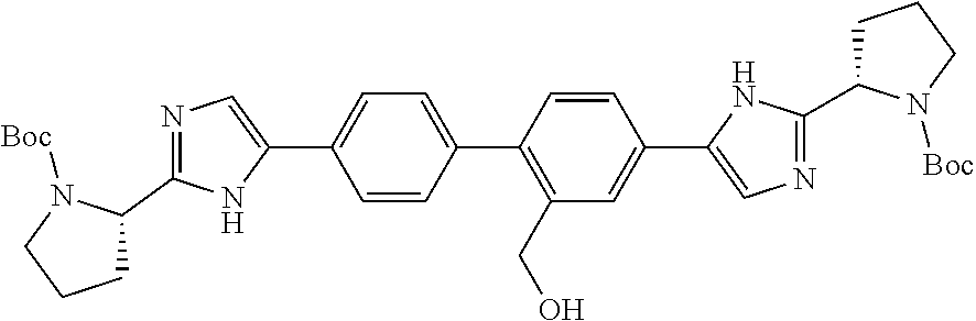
N1=C(C2CCCN2[Boc])NC(C2=CC=C(C3=C(CO)C=C(C4=CN=C(C5CCCN5[Boc])N4)C=C3)C=C2)=C1
